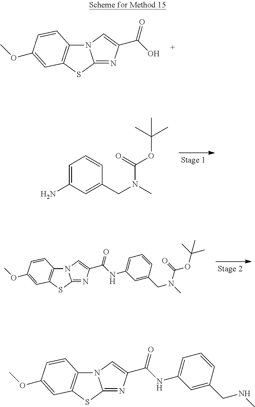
C12=NC(C(=O)O)=CN1C1=C(S2)C=C(OC)C=C1.C1=C(N)C=C(CN(C(OC(C)(C)C)=O)C)C=C1.C12=NC(C(=O)NC3=CC=CC(CN(C(OC(C)(C)C)=O)C)=C3)=CN1C1=C(S2)C=C(OC)C=C1.C12=NC(C(=O)NC3=CC=CC(CNC)=C3)=CN1C1=C(S2)C=C(OC)C=C1
